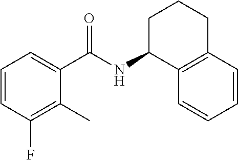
C1(C)=C(F)C=CC=C1C(NC1C2=C(CCC1)C=CC=C2)=O
